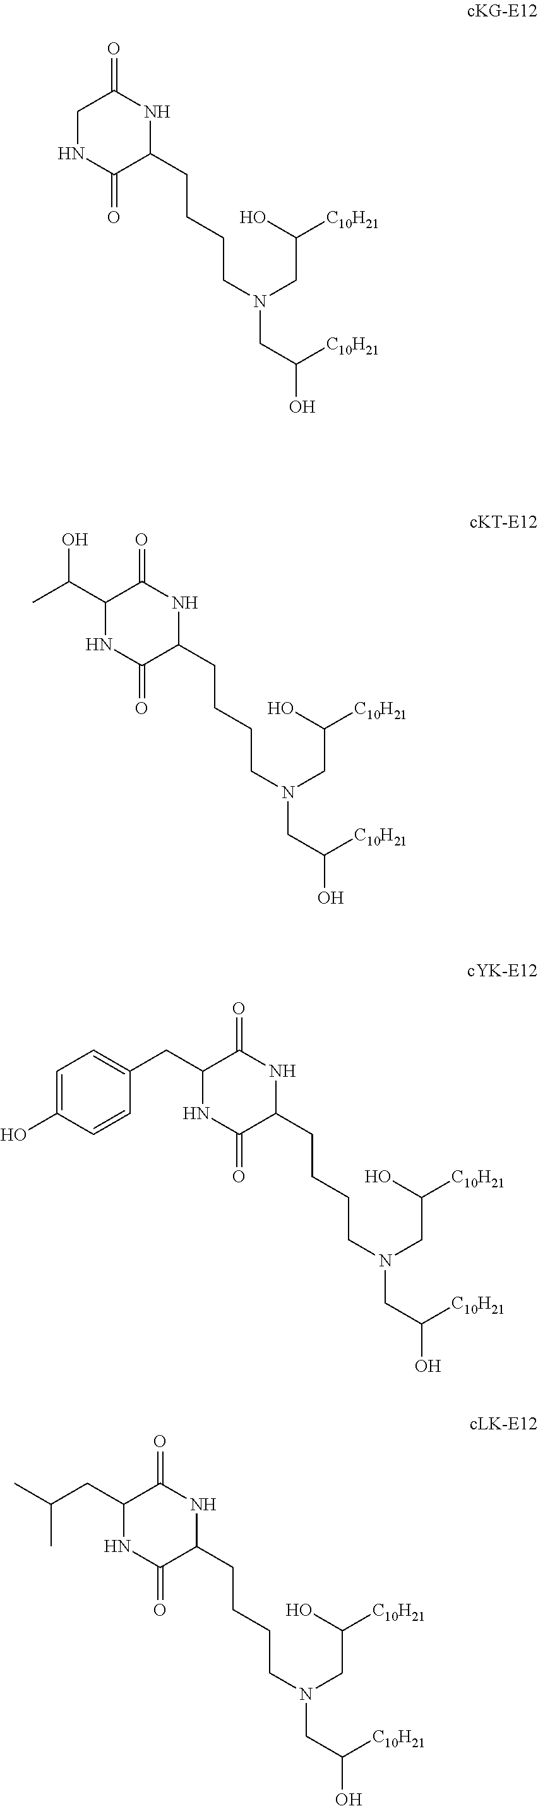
C1NC(=O)C(CCCCN(CC(O)[C10H21])CC(O)[C10H21])NC1=O.C1(C(C)O)NC(=O)C(CCCCN(CC(O)[C10H21])CC(O)[C10H21])NC1=O.C1(CC2=CC=C(O)C=C2)NC(=O)C(CCCCN(CC(O)[C10H21])CC(O)[C10H21])NC1=O.C1(CC(C)C)NC(=O)C(CCCCN(CC(O)[C10H21])CC(O)[C10H21])NC1=O
